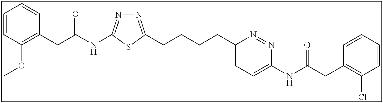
N1=C(CCCCC2=CC=C(NC(CC3=C(Cl)C=CC=C3)=O)N=N2)SC(NC(CC2=C(OC)C=CC=C2)=O)=N1
